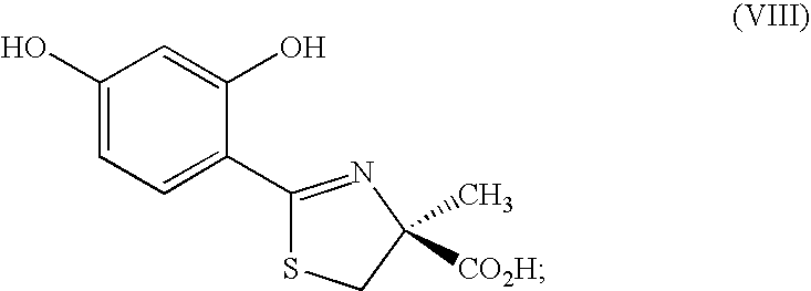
C1(O)=CC=C(C2=NC(C)([CO2H])CS2)C(O)=C1
